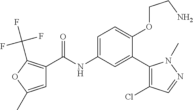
C1=C(C)OC(C(F)(F)F)=C1C(=O)NC1=CC=C(OCCN)C(C2=C(Cl)C=NN2C)=C1
